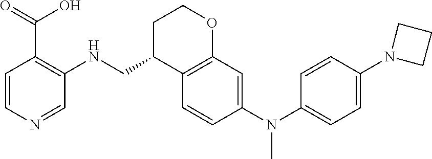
C1=CN=CC(NCC2CCOC3=C2C=CC(N(C2=CC=C(N4CCC4)C=C2)C)=C3)=C1C(=O)O
